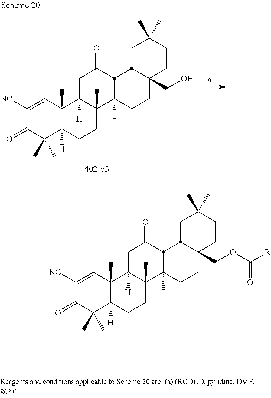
C1([NC])=CC2(C)C([H])(C(C)(C)C1=O)CCC1(C)C2([H])CC(=O)C2C1(C)CCC1(COC([R])=O)CCC(C)(C)CC12.C1([NC])=CC2(C)C([H])(C(C)(C)C1=O)CCC1(C)C2([H])CC(=O)C2C1(C)CCC1(CO)CCC(C)(C)CC12
